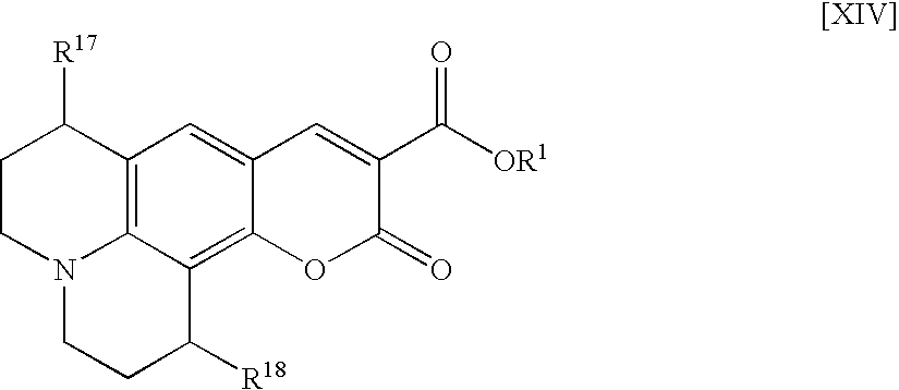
C1N2C3=C(C([R17])C1)C=C1C(=C3C([R18])CC2)OC(=O)C(C([OR1])=O)=C1
